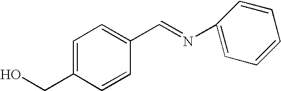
C1=C(CO)C=CC(C=NC2=CC=CC=C2)=C1
